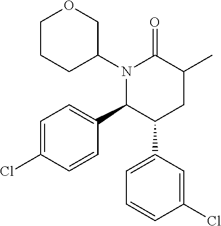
N1(C2CCCOC2)C(C2=CC=C(Cl)C=C2)C(C2=CC=CC(Cl)=C2)CC(C)C1=O
